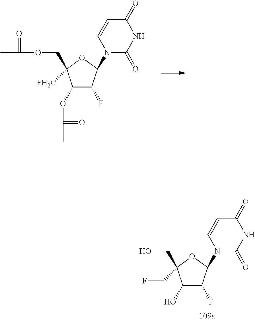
CC(=O)OCC1([FH2C])C(OC(C)=O)C(F)C(N2C(=O)NC(=O)C=C2)O1.OCC1(CF)C(O)C(F)C(N2C(=O)NC(=O)C=C2)O1
